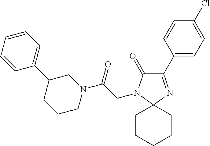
C1(C2=CC=C(Cl)C=C2)=NC2(N(CC(N3CC(C4=CC=CC=C4)CCC3)=O)C1=O)CCCCC2
